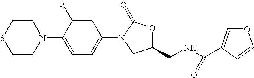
C1CSCCN1C1=CC=C(N2C(=O)OC(CNC(=O)C3=COC=C3)C2)C=C1F
